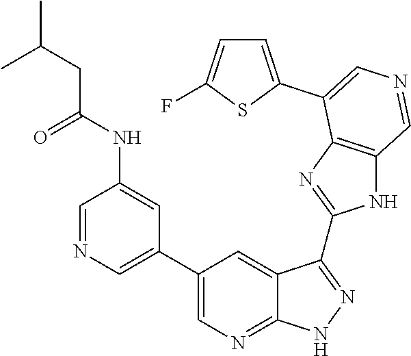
C1=NC=C(C2=CN=C3C(=C2)C(C2=NC4=C(N2)C=NC=C4C2=CC=C(F)S2)=NN3)C=C1NC(=O)CC(C)C
